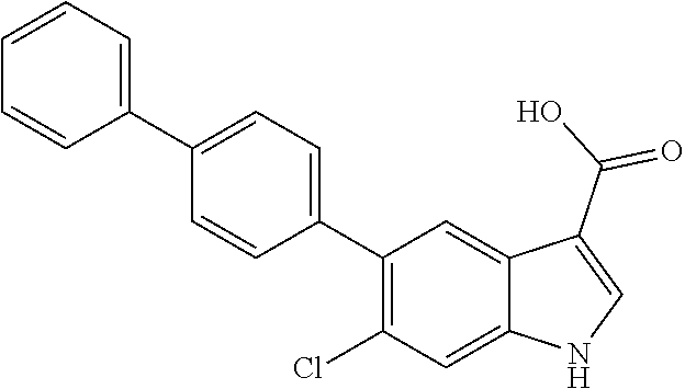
C1(C2=CC=C(C3=CC=CC=C3)C=C2)=C(Cl)C=C2C(=C1)C(C(O)=O)=CN2
